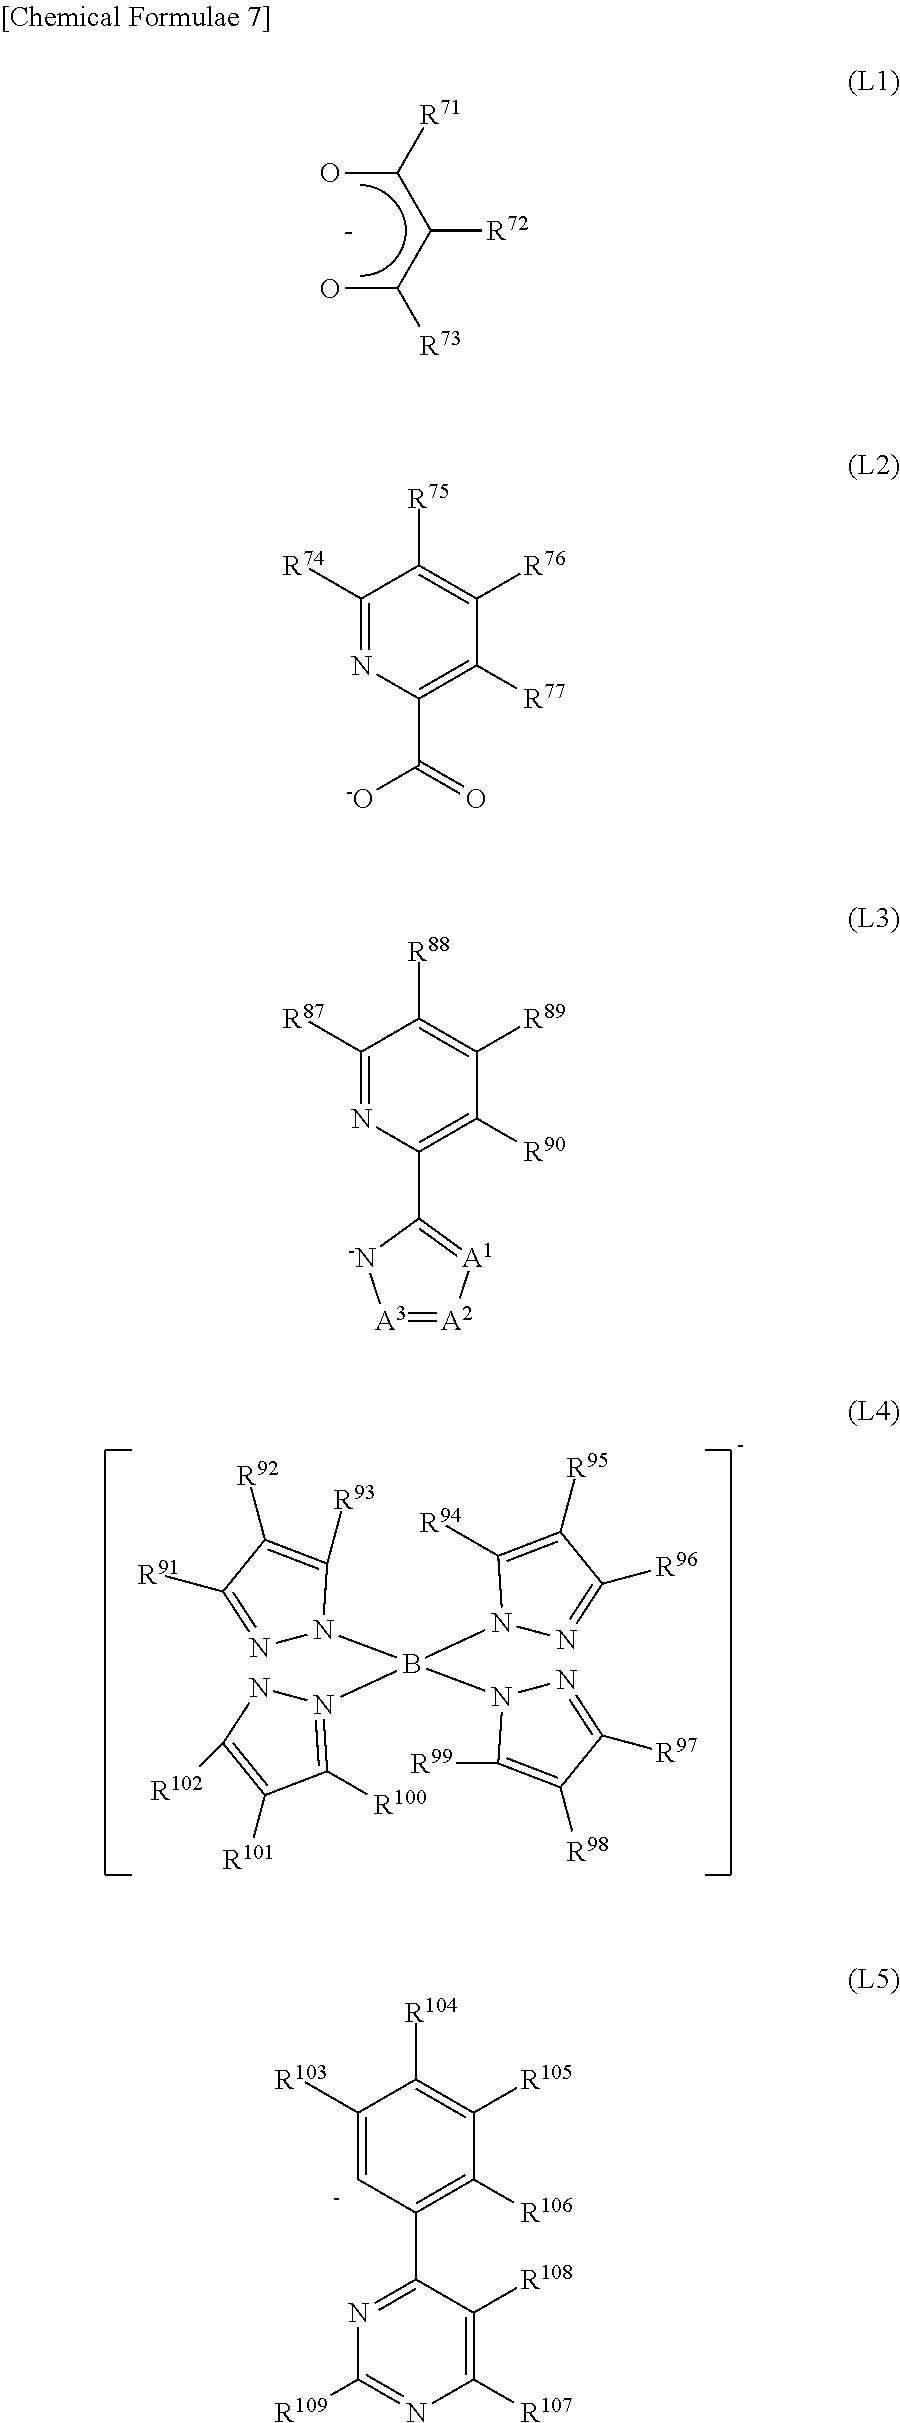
OC(C(C(O)[R71])[R72])[R73].N1(B(N2N=C([R91])C([R92])=C2[R93])(N2N=C([R97])C([R98])=C2[R99])N2N=C([R96])C([R95])=C2[R94])=C([R100])C([R101])=C([R102])N1.C1([R74])=NC(C([-O])=O)=C([R77])C([R76])=C1[R75].C1([R87])=NC(C2=[A1][A2]=[A3][-N]2)=C([R90])C([R89])=C1[R88].C1([R103])=[C-]C(C2=NC([R109])=NC([R107])=C2[R108])=C([R106])C([R105])=C1[R104]
